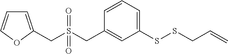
C1=C(CS(CC2=CC(SSCC=C)=CC=C2)(=O)=O)OC=C1
